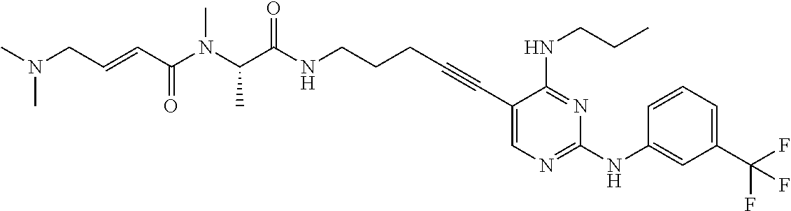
C(C(NCCCC#CC1=CN=C(NC2=CC(C(F)(F)F)=CC=C2)N=C1NCCC)=O)(N(C(C=CCN(C)C)=O)C)C
